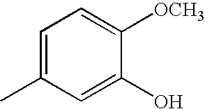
C1=C(C)C=C(O)C([OCH3])=C1
